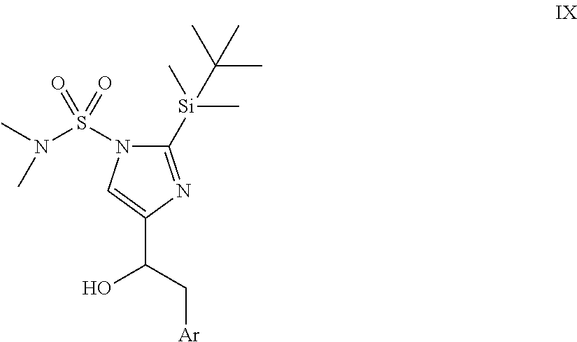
C1([Si](C)(C(C)(C)C)C)=NC(C(C[Ar])O)=CN1S(N(C)C)(=O)=O
